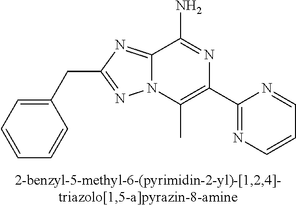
C1(CC2=NN3C(=N2)C(N)=NC(C2=NC=CC=N2)=C3C)=CC=CC=C1
